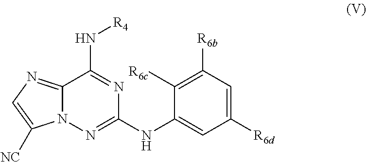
C1([R6d])=CC([R6b])=C([R6c])C(NC2=NN3C(=NC=C3[NC])C(N[R4])=N2)=C1
